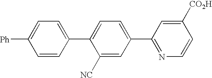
C1=CC(C2=CC=C(C3=NC=CC([CO2H])=C3)C=C2[NC])=CC=C1[Ph]
